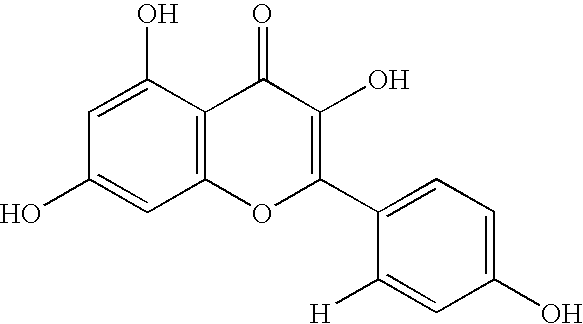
C1(O)=CC(O)=CC2=C1C(=O)C(O)=C(C1=CC=C(O)C=C1[H])O2
